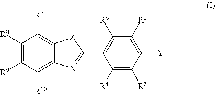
C1([R8])=C([R9])C([R10])=C2C(=C1[R7])[Z]C(C1=C([R6])C([R5])=C([Y])C([R3])=C1[R4])=N2
